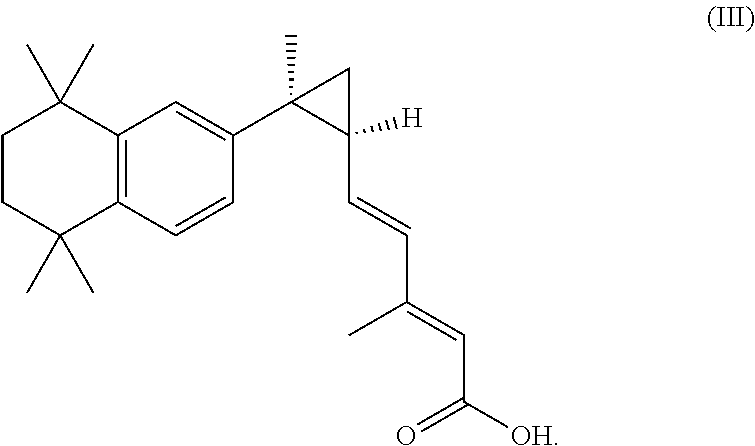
C12=C(C=CC(C3(C)C([H])(C=CC(=CC([OH])=O)C)C3)=C1)C(C)(C)CCC2(C)C
